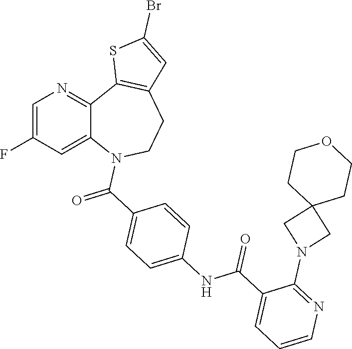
C1=C(F)C=C2C(=N1)C1=C(CCN2C(=O)C2=CC=C(NC(C3=CC=CN=C3N3CC4(C3)CCOCC4)=O)C=C2)C=C(Br)S1
